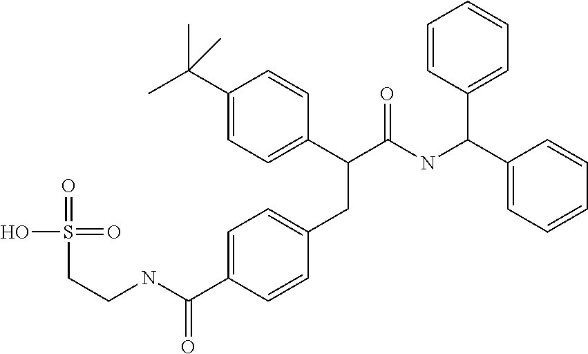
C1(C(C)(C)C)=CC=C(C(C(NC(C2=CC=CC=C2)C2=CC=CC=C2)=O)CC2=CC=C(C(NCCS(=O)(O)=O)=O)C=C2)C=C1
